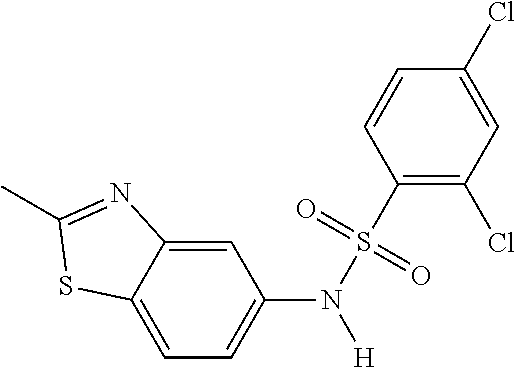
C1=C2C(=CC=C1N(S(C1=C(Cl)C=C(Cl)C=C1)(=O)=O)[H])SC(C)=N2
